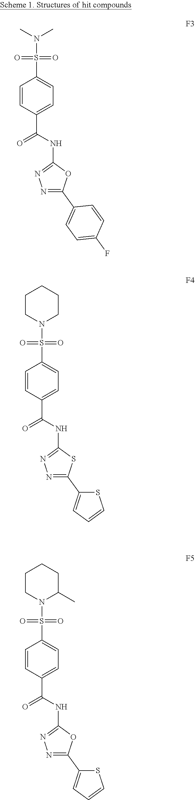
N1=C(NC(C2=CC=C(S(N(C)C)(=O)=O)C=C2)=O)OC(C2=CC=C(F)C=C2)=N1.C1CN(S(=O)(C2=CC=C(C(NC3=NN=C(C4=CC=CS4)S3)=O)C=C2)=O)CCC1.S(=O)(N1C(C)CCCC1)(=O)C1=CC=C(C(NC2=NN=C(C3=CC=CS3)O2)=O)C=C1
